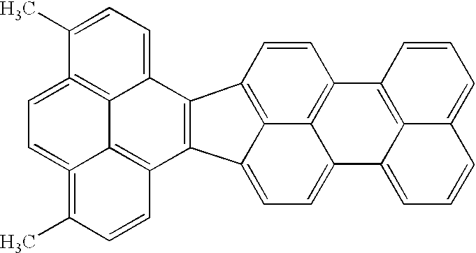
C1=CC2=C3C(=CC=C4C3=C1C1=C3C4=CC=CC3=CC=C1)C1=C2C2=CC=C(C)C3=C2C2=C1C=CC(C)=C2=CC=3
